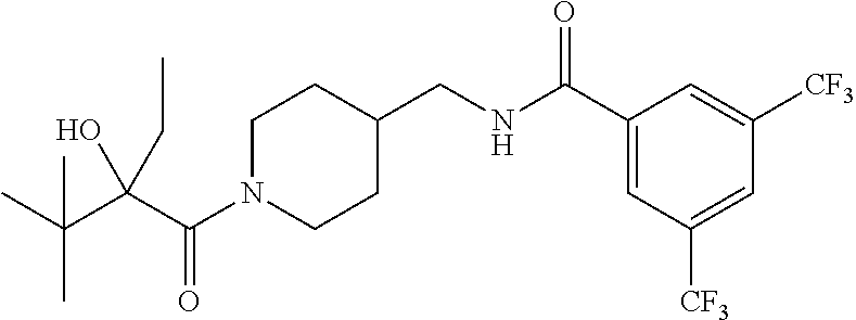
C(N1CCC(CNC(C2=CC([CF3])=CC([CF3])=C2)=O)CC1)(C(C(C)(C)C)(CC)O)=O
